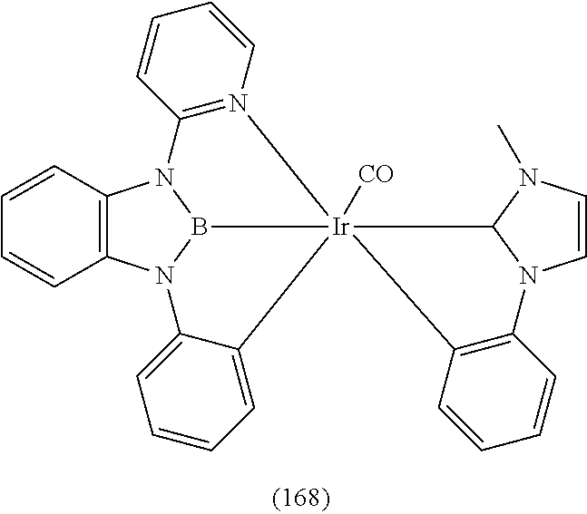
C12=C(N3B4N1C1=N(C=CC=C1)[Ir]41([CO])(C4=CC=CC=C34)C3N(C=CN3C)C3=C1C=CC=C3)C=CC=C2
